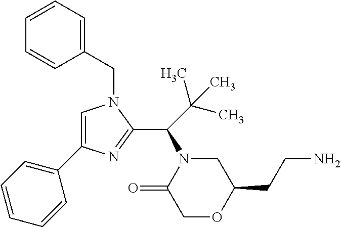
C1(CN2C=C(C3=CC=CC=C3)N=C2C(N2C(=O)COC(CCN)C2)C(C)(C)C)=CC=CC=C1
